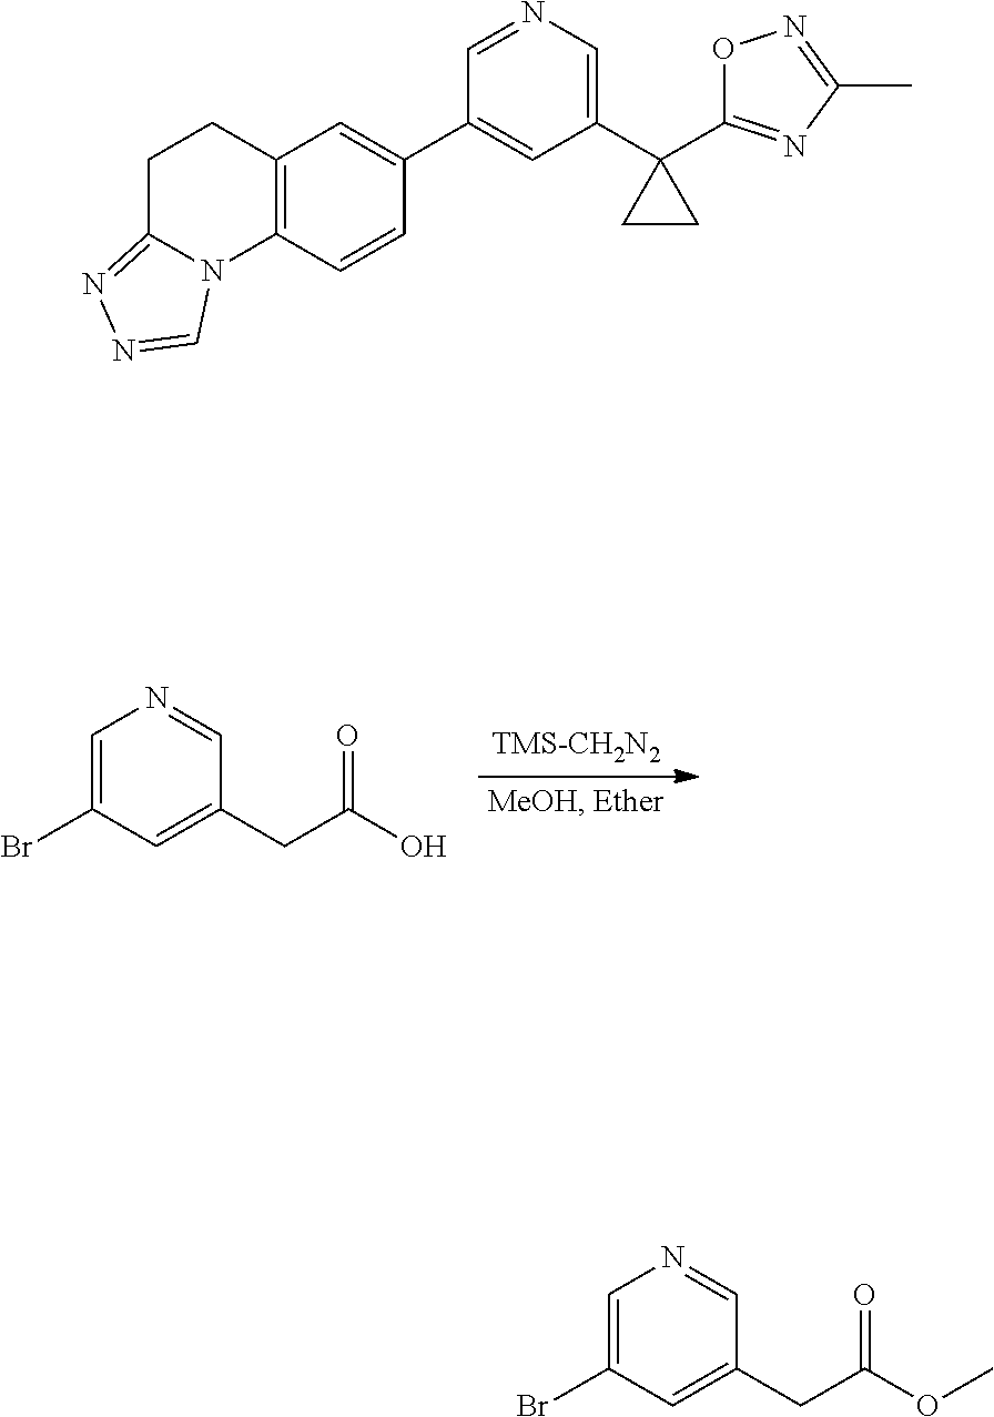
C1=C(Br)C=C(CC(O)=O)C=N1.C12=C(C=CC(C3=CC(C4(C5=NC(C)=NO5)CC4)=CN=C3)=C1)N1C(=NN=C1)CC2.C1=C(Br)C=C(CC(OC)=O)C=N1
